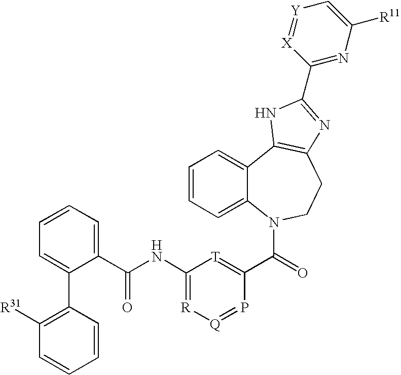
[R]1=C(NC(C2=CC=CC=C2C2=C([R31])C=CC=C2)=O)[T]=C(C(=O)N2C3=CC=CC=C3C3=C(CC2)N=C(C2=NC([R11])=C[Y]=[X]2)N3)P=[Q]1
